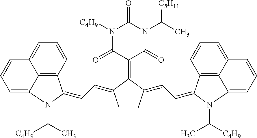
C12=C3C=CC=C1C=CC=C2N(C(C)[C4H9])C3=CC=C1CCC(=CC=C2C3=C4C(=CC=C3)C=CC=C4N2C(C)[C4H9])C1=C1C(=O)N(C(C)[C5H11])C(=O)N([C4H9])C1=O
